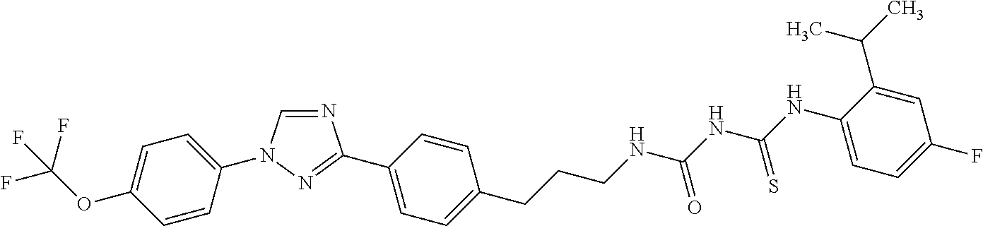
N1=CN(C2=CC=C(OC(F)(F)F)C=C2)N=C1C1=CC=C(CCCNC(NC(NC2=CC=C(F)C=C2C(C)C)=S)=O)C=C1
